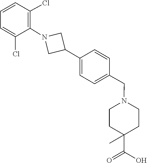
C1=CC(Cl)=C(N2CC(C3=CC=C(CN4CCC(C(=O)O)(C)CC4)C=C3)C2)C(Cl)=C1
